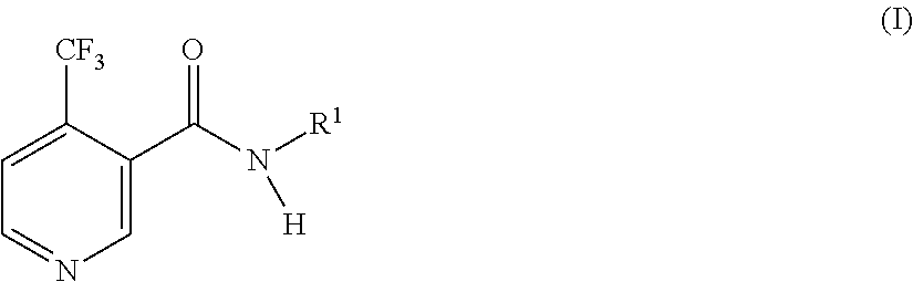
C1=C(C(N([R1])[H])=O)C([CF3])=CC=N1
